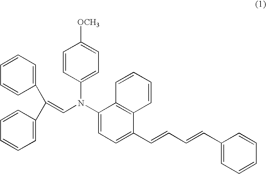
C1(N(C2=CC=C(C=CC=CC3=CC=CC=C3)C3=C2C=CC=C3)C=C(C2=CC=CC=C2)C2=CC=CC=C2)=CC=C([OCH3])C=C1
